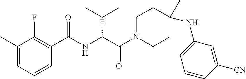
C1N(C(C(NC(C2=C(F)C(C)=CC=C2)=O)C(C)C)=O)CCC(C)(NC2=CC=CC([CN])=C2)C1
